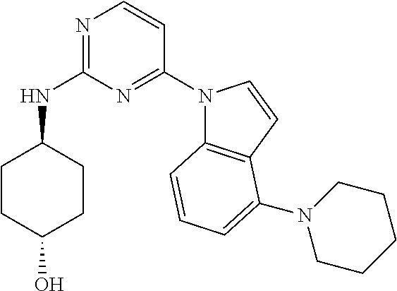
C1CC(O)CCC1NC1=NC=CC(N2C3=C(C=C2)C(N2CCCCC2)=CC=C3)=N1
